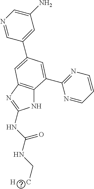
N1C2=C(N=C1NC(NC[H      C])=O)C=C(C1=CC(N)=CN=C1)C=C2C1=NC=CC=N1
